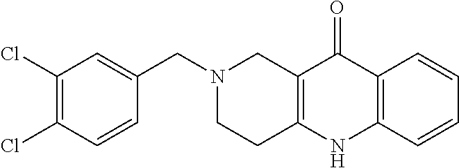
N1(CC2=CC(Cl)=C(Cl)C=C2)CCC2=C(C1)C(=O)C1=C(N2)C=CC=C1
